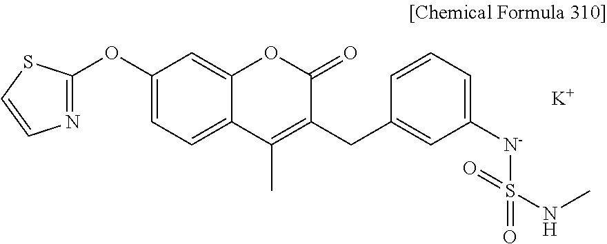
[K].C1(OC2=NC=CS2)=CC=C2C(=C1)OC(=O)C(CC1=CC([N-]S(=O)(NC)=O)=CC=C1)=C2C
